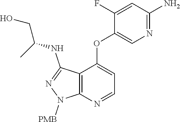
C12=C(N=CC=C1OC1=CN=C(N)C=C1F)N([PMB])N=C2NC(C)CO
